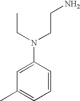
CC1=CC=CC(N(CCN)CC)=C1
